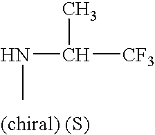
N(C)C([CF3])C
